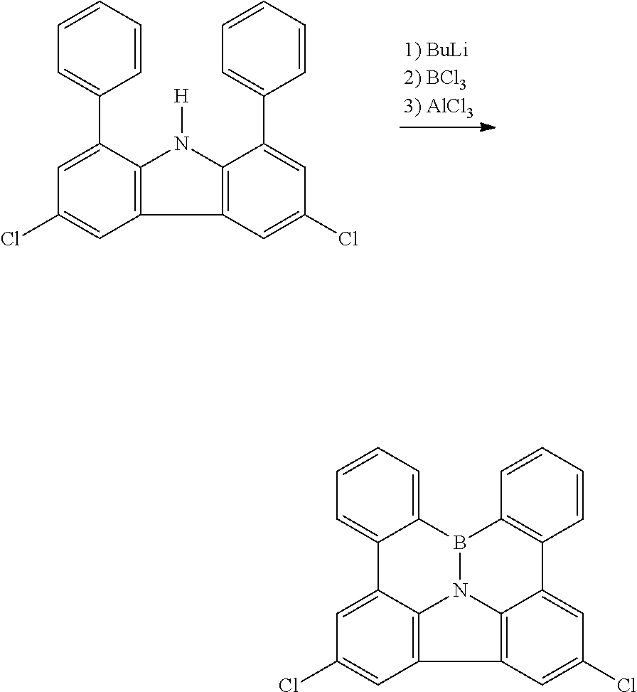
C1=C(C2=CC=CC=C2)C2=C(C=C1Cl)C1=C(N2[H])C(C2=CC=CC=C2)=CC(Cl)=C1.C1=C2C3=C(C=C1Cl)C1=C4N3B(C3=C(C4=CC(Cl)=C1)C=CC=C3)C1=CC=CC=C21
